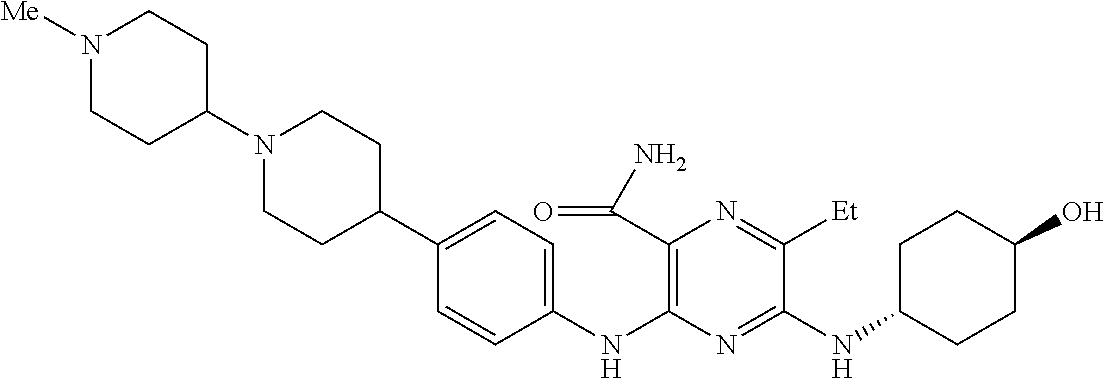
C1(NC2=C(C(N)=O)N=C([Et])C(NC3CCC(O)CC3)=N2)=CC=C(C2CCN(C3CCN([Me])CC3)CC2)C=C1
